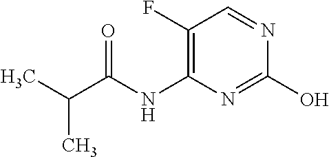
C1(F)=C(NC(C(C)C)=O)N=C(O)N=C1
